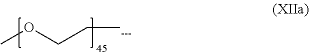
COCC[---]
